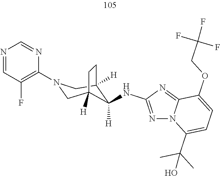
C12([H])CN(C3=C(F)C=NC=N3)CC([H])(CC1)C2([H])NC1=NN2C(=N1)C(OCC(F)(F)F)=CC=C2C(C)(C)O
